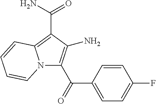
N12C(C(C3=CC=C(F)C=C3)=O)=C(N)C(C(=O)N)=C1C=CC=C2
